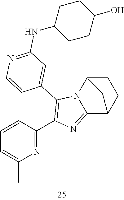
C1=CC(C2=C(C3=CC(NC4CCC(O)CC4)=NC=C3)N3C(=N2)C2CCC3C2)=NC(C)=C1
